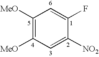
C1([MeO])=C([MeO])C=C([NO2])C(F)=C1
